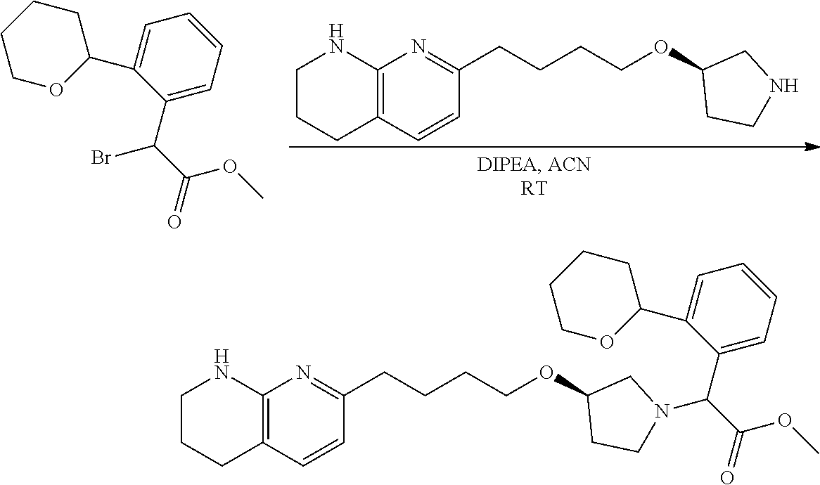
C12=C(C=CC(CCCCOC3CCNC3)=N1)CCCN2.C1(C(C(OC)=O)Br)=CC=CC=C1C1CCCCO1.C12=C(C=CC(CCCCOC3CCN(C(C4=CC=CC=C4C4CCCCO4)C(OC)=O)C3)=N1)CCCN2
